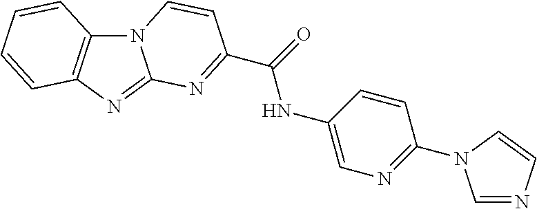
N12C3=C(N=C1N=C(C(=O)NC1=CN=C(N4C=NC=C4)C=C1)C=C2)C=CC=C3
